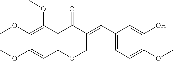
C12=C(C(OC)=C(OC)C(OC)=C1)C(=O)C(=CC1=CC=C(OC)C(O)=C1)CO2
